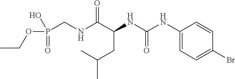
C(C)(CC(NC(=O)NC1=CC=C(Br)C=C1)C(NCP(OCC)(=O)O)=O)C
